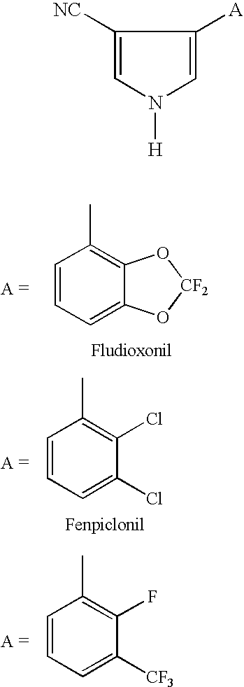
C1=CC=C(Cl)C(Cl)=C1C.C1=CC=C2C(=C1C)O[CF2]O2.C1=CC=C([CF3])C(F)=C1C.C1([NC])=CN([H])C=C1[A]
